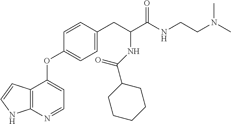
C12=C(N=CC=C1OC1=CC=C(CC(NC(C3CCCCC3)=O)C(NCCN(C)C)=O)C=C1)NC=C2
